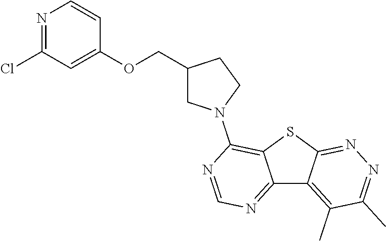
C12=NC=NC(N3CC(COC4=CC(Cl)=NC=C4)CC3)=C1SC1=NN=C(C)C(C)=C21
